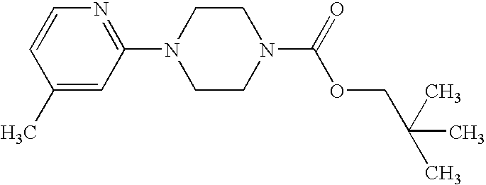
C1(C)=CC(N2CCN(C(=O)OCC(C)(C)C)CC2)=NC=C1
